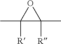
C1([R])(C)C([R])(C)O1
